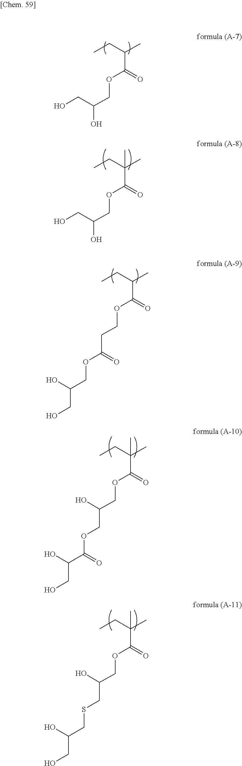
C(C(OCC(CO)O)=O)(CC)C.C(C(OCC(CO)O)=O)(CC)(C)C.C(C(OCCC(OCC(CO)O)=O)=O)(CC)C.C(C(OCC(COC(C(CO)O)=O)O)=O)(CC)(C)C.C(C(OCC(CSCC(CO)O)O)=O)(CC)(C)C
